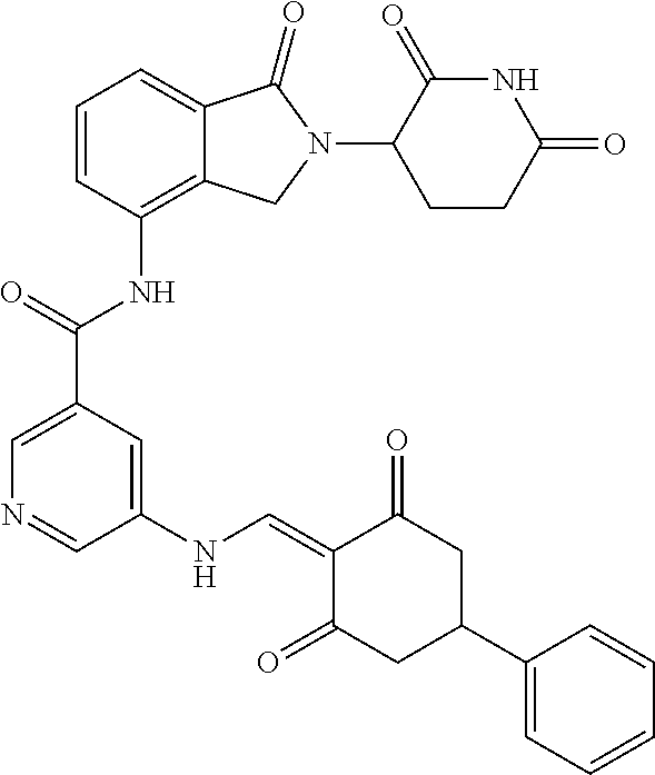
C1(N2CC3=C(NC(=O)C4=CN=CC(NC=C5C(=O)CC(C6=CC=CC=C6)CC5=O)=C4)C=CC=C3C2=O)C(=O)NC(=O)CC1
